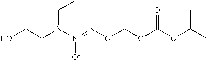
C(CN([N+](=NOCOC(OC(C)C)=O)[O-])CC)O
